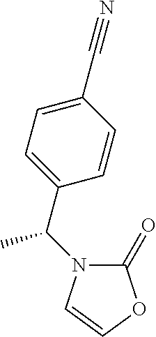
C1=C(C(N2C(=O)OC=C2)C)C=CC(C#N)=C1
